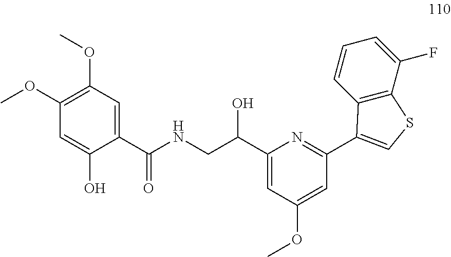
C1(OC)=C(OC)C=C(C(NCC(C2=CC(OC)=CC(C3=CSC4=C3C=CC=C4F)=N2)O)=O)C(O)=C1
